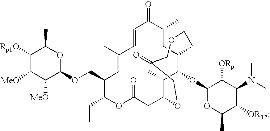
O1C(=O)CC2OCC(=O)COCCC(CC(C)C(=O)C=CC(C)=CC(COC3OC(C)C([Rp1O])C([MeO])C3[MeO])C1CC)C(OC1OC(C)C([OR12])C(N(C)C)C1[ORp])C2C
